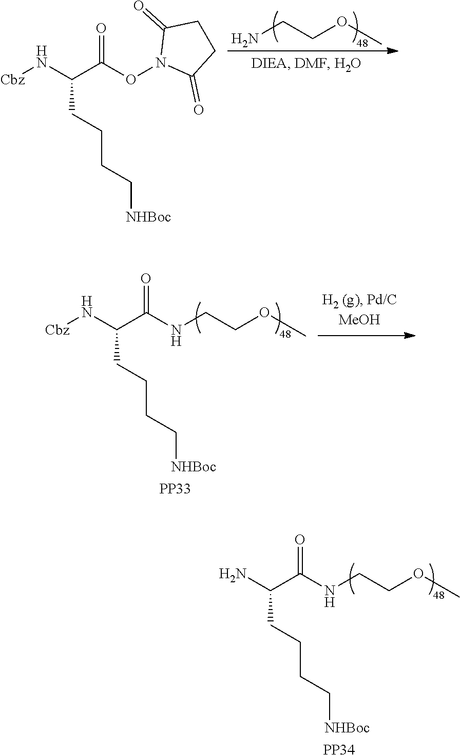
NC(C(NCCOC)=O)CCCC[NHBoc].[PP34].NCCOC.[Cbz]NC(C(ON1C(=O)CCC1=O)=O)CCCC[NHBoc].[Cbz]NC(C(NCCOC)=O)CCCC[NHBoc].[PP33]
